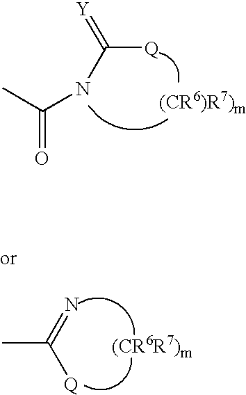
CC(=N)[Q].CC(NC([Q])=[Y])=O
